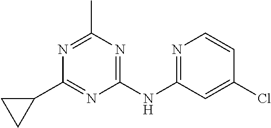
N1=C(NC2=NC=CC(Cl)=C2)N=C(C2CC2)N=C1C
